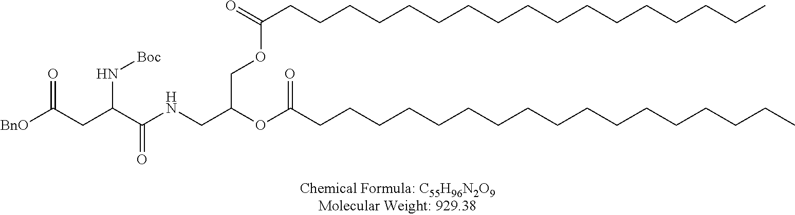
[BnO]C(CC(C(NCC(OC(CCCCCCCCCCCCCCCCC)=O)COC(CCCCCCCCCCCCCCCCC)=O)=O)N[Boc])=O
